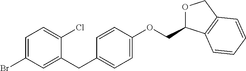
C1(Br)=CC=C(Cl)C(CC2=CC=C(OCC3OCC4=C3C=CC=C4)C=C2)=C1
